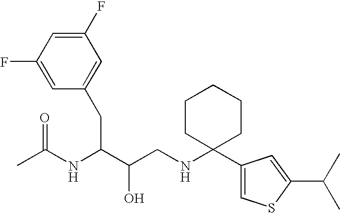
C1(F)=CC(F)=CC(CC(NC(C)=O)C(O)CNC2(C3=CSC(C(C)C)=C3)CCCCC2)=C1
